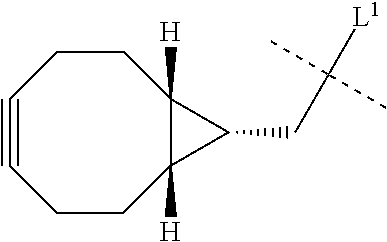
C1#CCCC2([H])C([H])(CC1)C2CC([L1])(C)C
